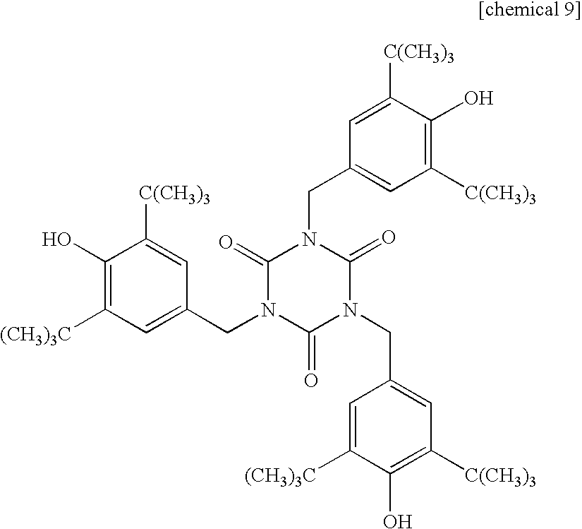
C1(O)=C([(CH3)3C])C=C(CN2C(=O)N(CC3=CC([C(CH3)3])=C(O)C([(CH3)3C])=C3)C(=O)N(CC3=CC([C(CH3)3])=C(O)C([C(CH3)3])=C3)C2=O)C=C1[C(CH3)3]
